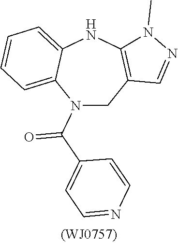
N1(C(=O)C2=CC=NC=C2)CC2=C(NC3=CC=CC=C13)N(C)N=C2
